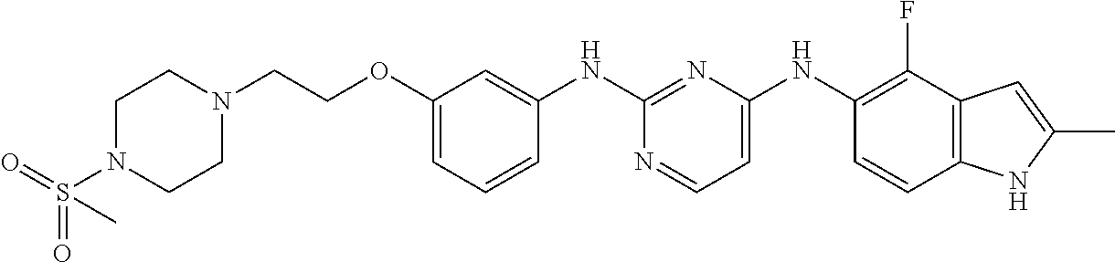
C(COC1=CC=CC(NC2=NC(NC3=C(F)C4=C(C=C3)NC(C)=C4)=CC=N2)=C1)N1CCN(S(=O)(=O)C)CC1
